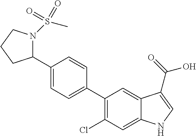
C1(C2=C(Cl)C=C3C(=C2)C(C(=O)O)=CN3)=CC=C(C2N(S(C)(=O)=O)CCC2)C=C1
